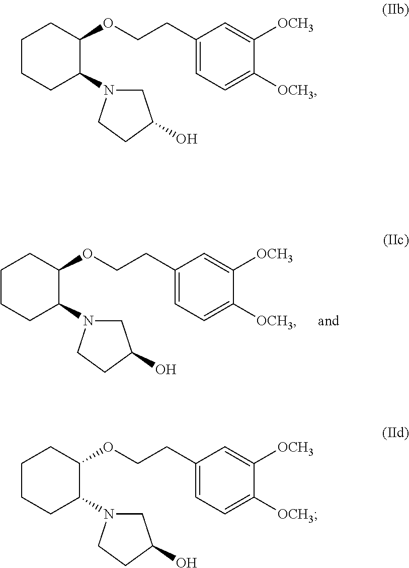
C1CCC(N2CC(O)CC2)C(OCCC2=CC=C([OCH3])C([OCH3])=C2)C1.C1CCC(N2CC(O)CC2)C(OCCC2=CC=C([OCH3])C([OCH3])=C2)C1.C1CCC(N2CC(O)CC2)C(OCCC2=CC=C([OCH3])C([OCH3])=C2)C1
